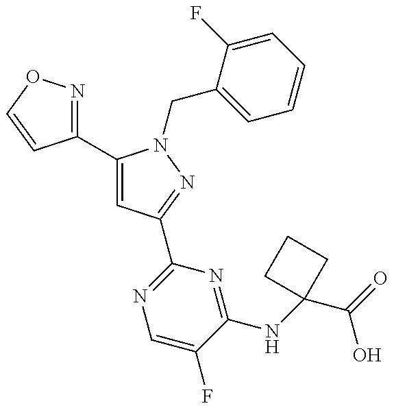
C1(C2=CC(C3=NC=C(F)C(NC4(C(=O)O)CCC4)=N3)=NN2CC2=CC=CC=C2F)=NOC=C1
